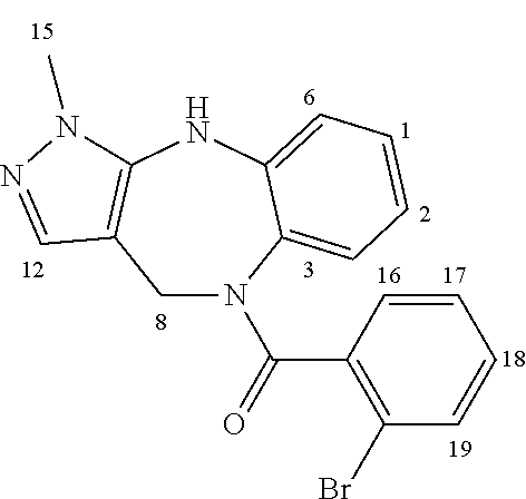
C1C2=C(NC3=CC=CC=C3N1C(C1=C(Br)C=CC=C1)=O)N(C)N=C2
